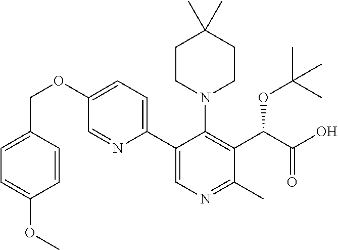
C1CN(C2=C(C(C(O)=O)OC(C)(C)C)C(C)=NC=C2C2=CC=C(OCC3=CC=C(OC)C=C3)C=N2)CCC1(C)C
